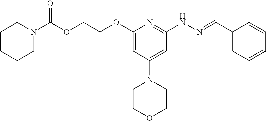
O(C(N1CCCCC1)=O)CCOC1=CC(N2CCOCC2)=CC(NN=CC2=CC(C)=CC=C2)=N1
